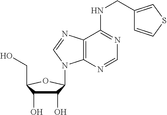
C1(O)C(O)C(CO)OC1N1C2=C(C(NCC3=CSC=C3)=NC=N2)N=C1
